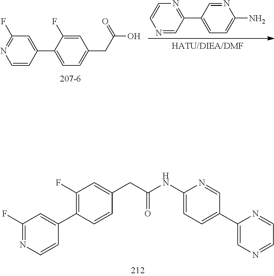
C1(F)=NC=CC(C2=C(F)C=C(CC(NC3=CC=C(C4=CN=CC=N4)C=N3)=O)C=C2)=C1.N1=C(F)C=C(C2=CC=C(CC(O)=O)C=C2F)C=C1.[HATU/DIEA/DMF].C1=CN=C(C2=CC=C(N)N=C2)C=N1
